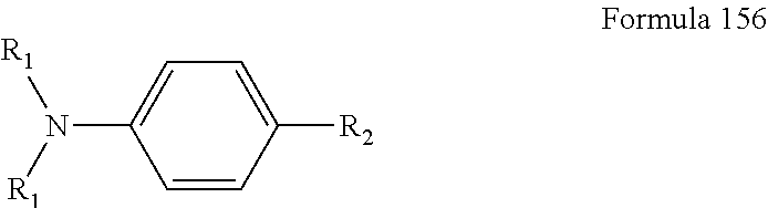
C1=CC([R2])=CC=C1N([R1])[R1]
